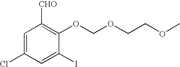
C1=C(Cl)C=C(I)C(OCOCCOC)=C1[CHO]
